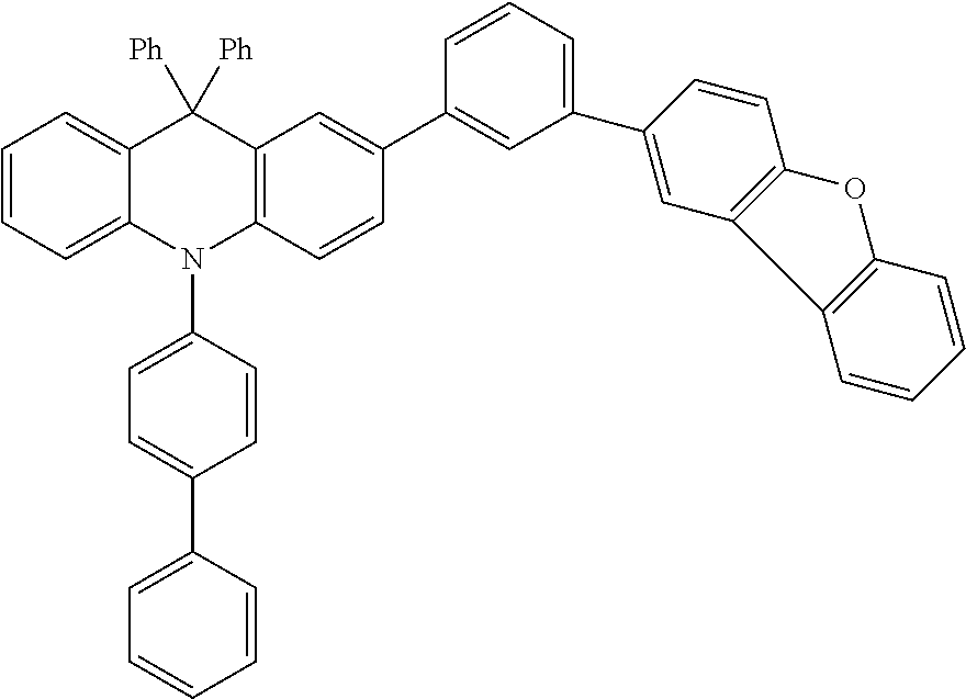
C1=CC=C2C(=C1)C([Ph])([Ph])C1=C(N2C2=CC=C(C3=CC=CC=C3)C=C2)C=CC(C2=CC(C3=CC4=C(C=C3)OC3=C4C=CC=C3)=CC=C2)=C1
